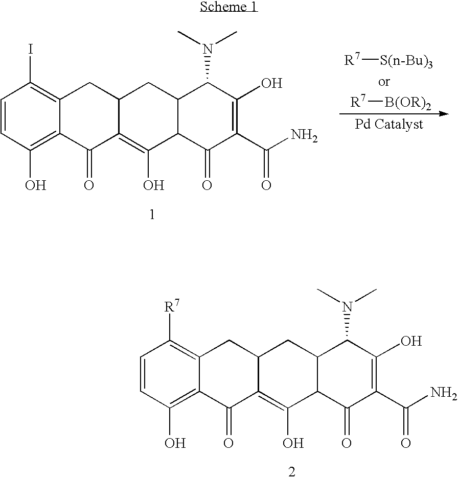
C1=CC(O)=C2C(=C1I)CC1C(=C(O)C3C(C1)C(N(C)C)C(O)=C(C(N)=O)C3=O)C2=O.[R7][S(n-Bu)3].[R7][B(OR)2].C1=CC(O)=C2C(=C1[R7])CC1C(=C(O)C3C(C1)C(N(C)C)C(O)=C(C(N)=O)C3=O)C2=O
